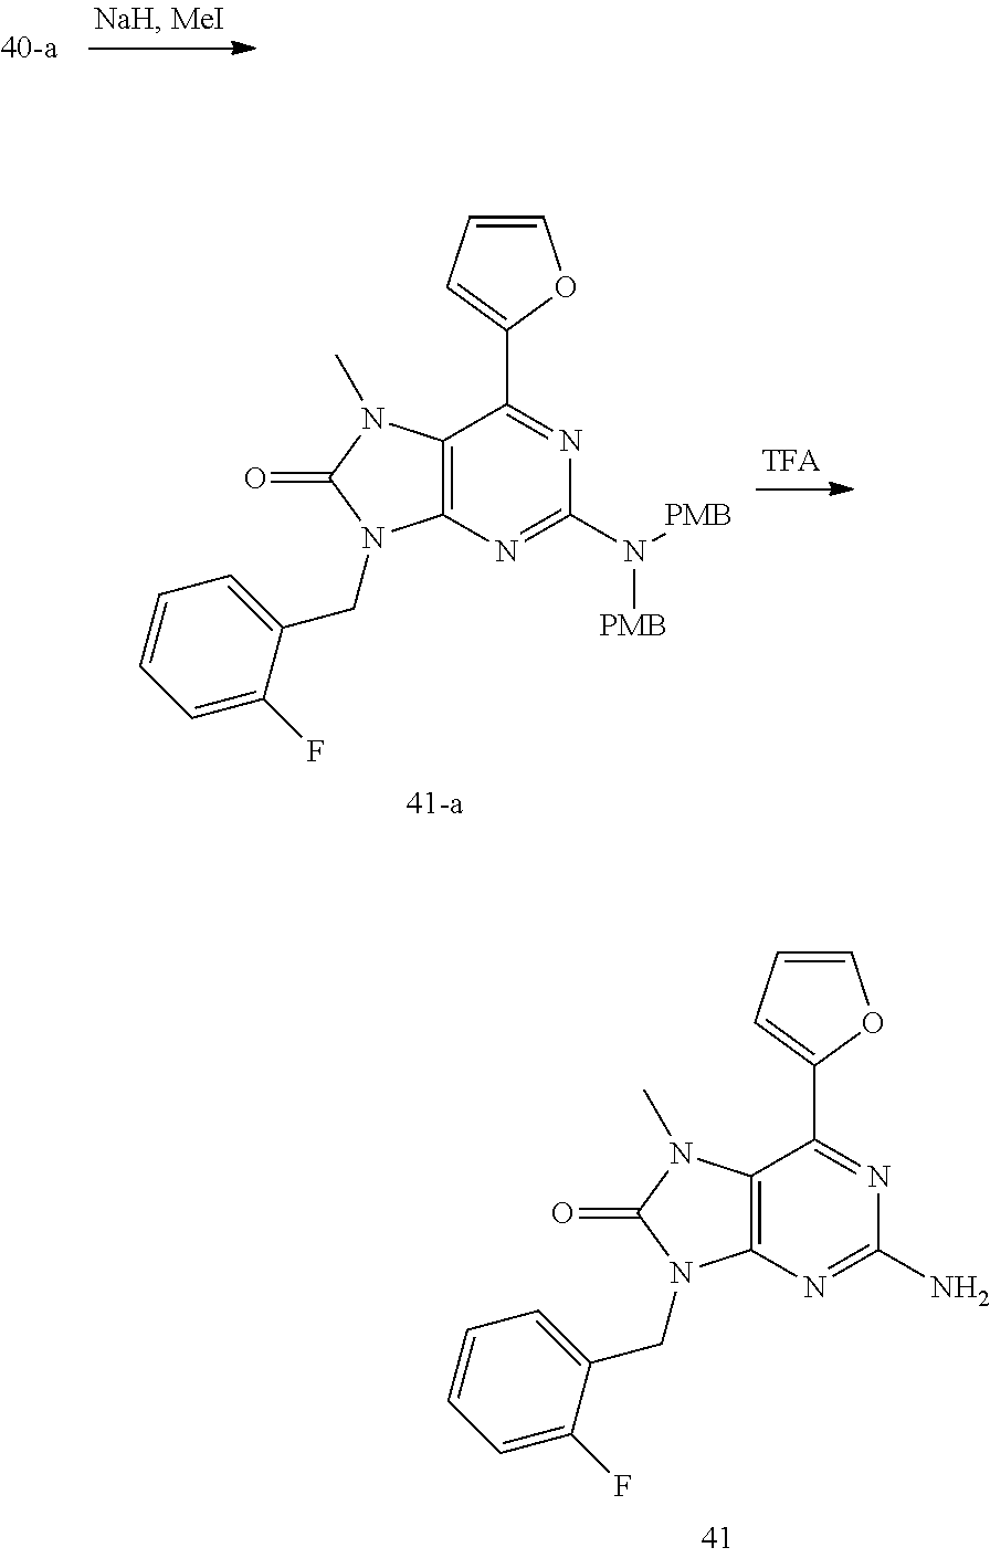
C1(C2=NC(N([PMB])[PMB])=NC3=C2N(C)C(=O)N3CC2=CC=CC=C2F)=CC=CO1.C1(C2=NC(N)=NC3=C2N(C)C(=O)N3CC2=CC=CC=C2F)=CC=CO1
